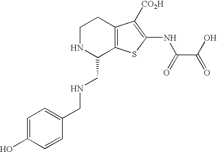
C1=C(O)C=CC(CNCC2C3=C(CCN2)C([CO2H])=C(NC(C(O)=O)=O)S3)=C1
